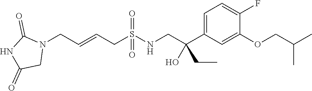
N1(CC=CCS(NCC(C2=CC=C(F)C(OCC(C)C)=C2)(O)CC)(=O)=O)C(=O)NC(=O)C1
